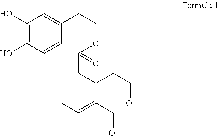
C1(O)=C(O)C=CC(CCOC(CC(C(C=O)=CC)CC=O)=O)=C1
